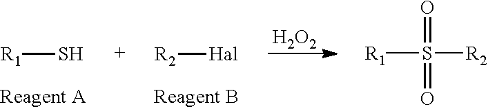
[R2][Hal].[R1]S.[H2O2].[R1]S([R2])(=O)=O
